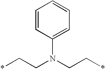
C1(N(CC*)CC*)=CC=CC=C1
